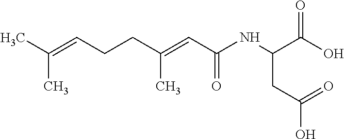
CC(=CCCC(=CC(NC(C(O)=O)CC(O)=O)=O)C)C
